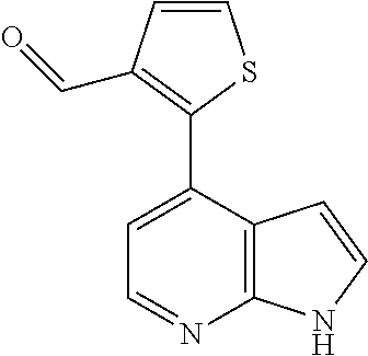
C12=C(C(C3=C(C=O)C=CS3)=CC=N1)C=CN2
